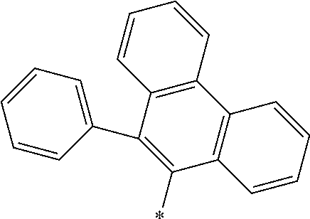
C1=CC=CC(C2=C(*)C3=C(C4=C2C=CC=C4)C=CC=C3)=C1
